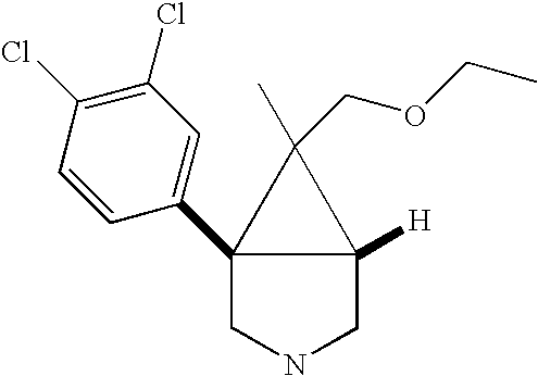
C12(C3=CC(Cl)=C(Cl)C=C3)CNCC1([H])C2(C)COCC
